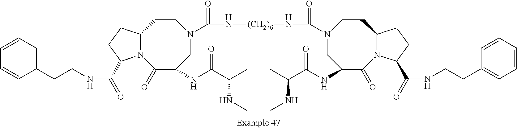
N(C(=O)C1N2C(CC1)CCN(C(=O)N[(CH2)6]NC(=O)N1CC(NC(C(C)NC)=O)C(=O)N3C(CC1)CCC3C(=O)NCCC1=CC=CC=C1)CC(NC(C(C)NC)=O)C2=O)CCC1=CC=CC=C1
